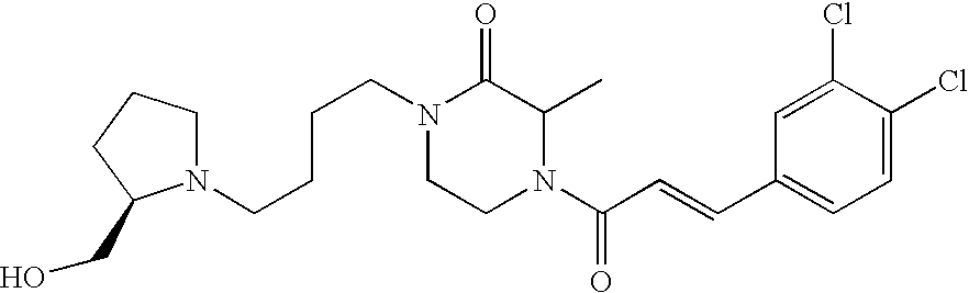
C(CCCN1CCN(C(C=CC2=CC=C(Cl)C(Cl)=C2)=O)C(C)C1=O)N1CCCC1CO
